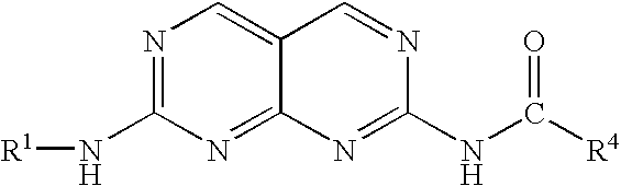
N1=C(N[R1])N=C2C(=C1)C=NC(NC([R4])=O)=N2
